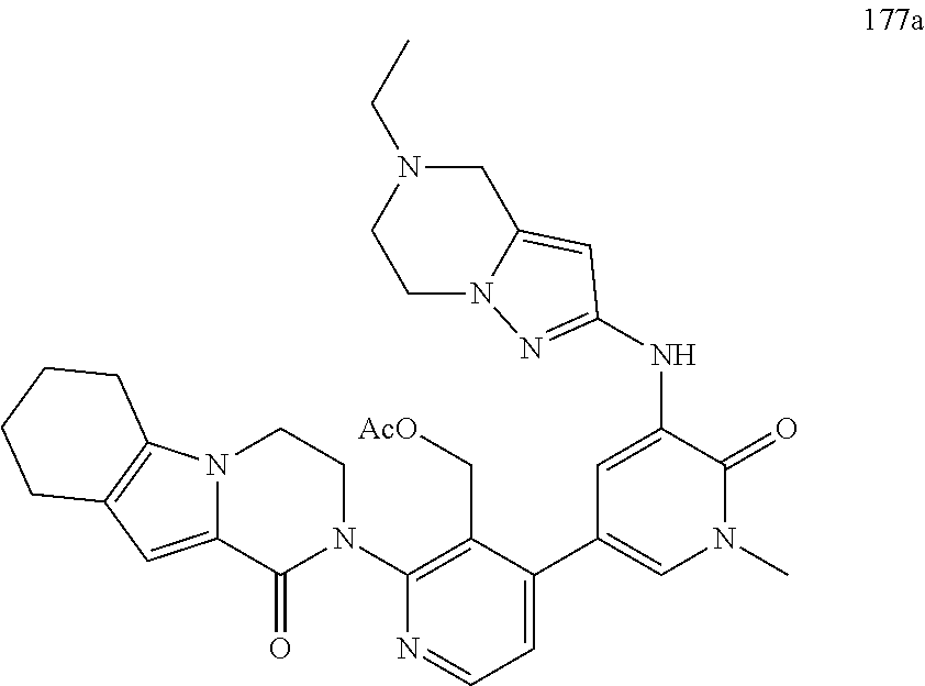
C1(N2C(=O)C3=CC4=C(N3CC2)CCCC4)=C(C[AcO])C(C2=CN(C)C(=O)C(NC3=NN4C(=C3)CN(CC)CC4)=C2)=CC=N1
